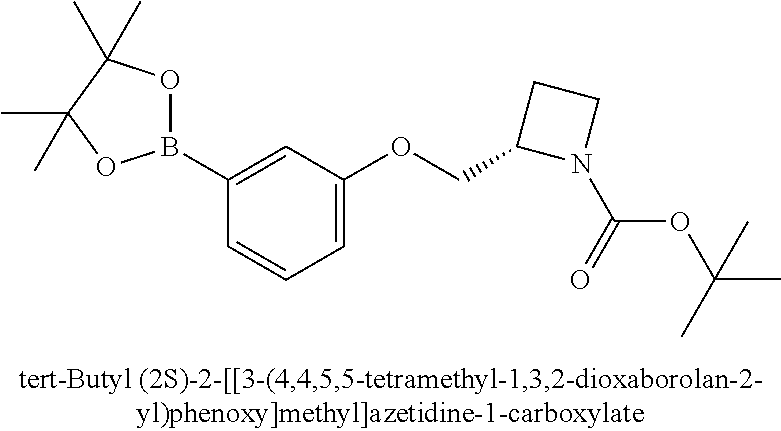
C1(B2OC(C)(C)C(C)(C)O2)=CC(OCC2N(C(=O)OC(C)(C)C)CC2)=CC=C1
